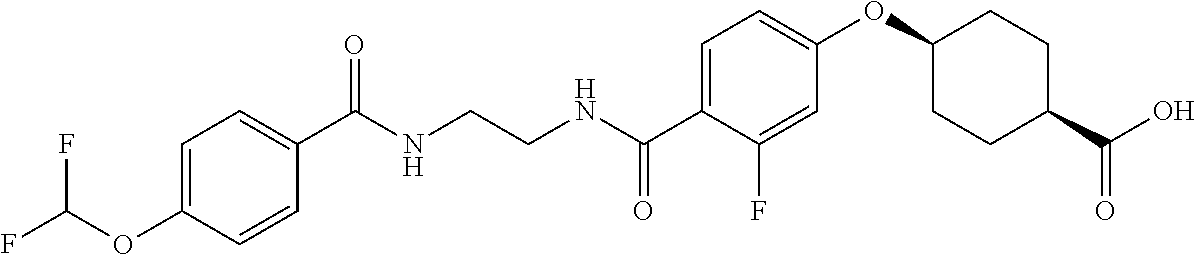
C1(C(NCCNC(C2=CC=C(OC3CCC(C(O)=O)CC3)C=C2F)=O)=O)=CC=C(OC(F)F)C=C1
